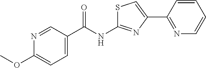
C1(OC)=CC=C(C(NC2=NC(C3=NC=CC=C3)=CS2)=O)C=N1
